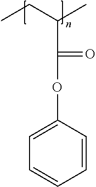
C1=CC(OC(C(CC)C)=O)=CC=C1
